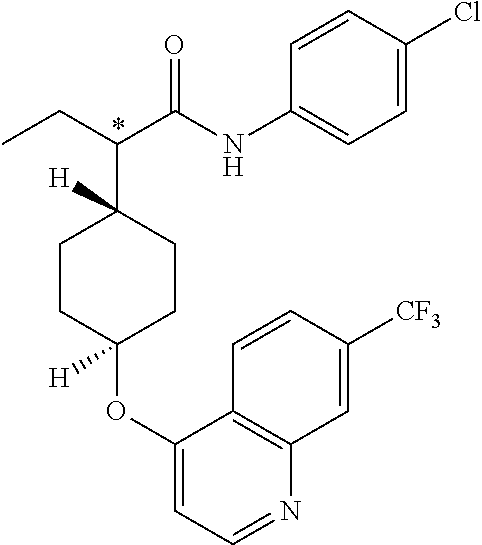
C1=C(Cl)C=CC(NC(C(CC)C2([H])CCC(OC3=CC=NC4=C3C=CC([CF3])=C4)([H])CC2)=O)=C1
